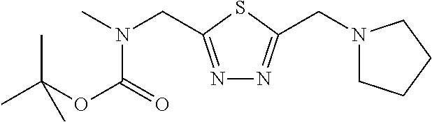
CN(CC1=NN=C(CN2CCCC2)S1)C(=O)OC(C)(C)C
